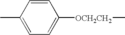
C1=C([OCH2CH2]C)C=CC(C)=C1
